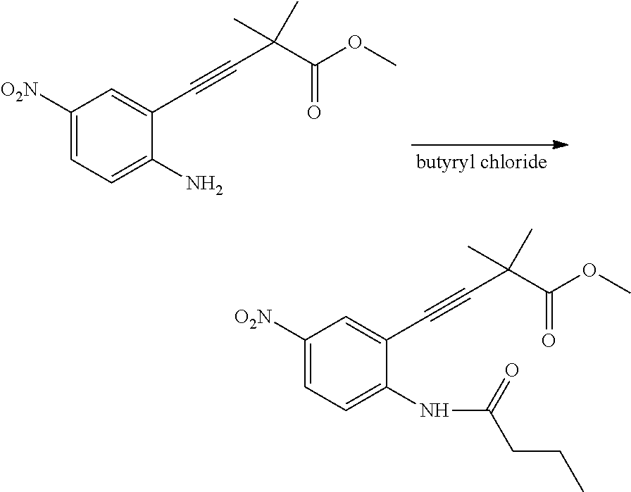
C1([O2N])=CC=C(N)C(C#CC(C(OC)=O)(C)C)=C1.C1([O2N])=CC=C(NC(CCC)=O)C(C#CC(C(OC)=O)(C)C)=C1
